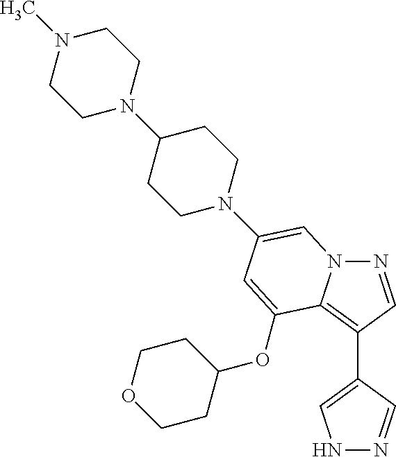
N1=CC(C2=CNN=C2)=C2N1C=C(N1CCC(N3CCN(C)CC3)CC1)C=C2OC1CCOCC1
